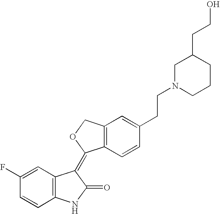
C12=C(C=CC(CCN3CCCC(CCO)C3)=C1)C(=C1C3=C(NC1=O)C=CC(F)=C3)OC2
